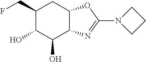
C1(CF)C(O)C(O)C2C(C1)OC(N1CCC1)=N2
